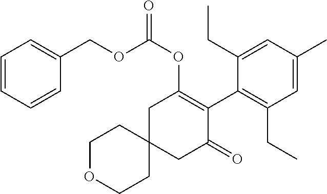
C1OCCC2(C1)CC(=O)C(C1=C(CC)C=C(C)C=C1CC)=C(OC(=O)OCC1=CC=CC=C1)C2
